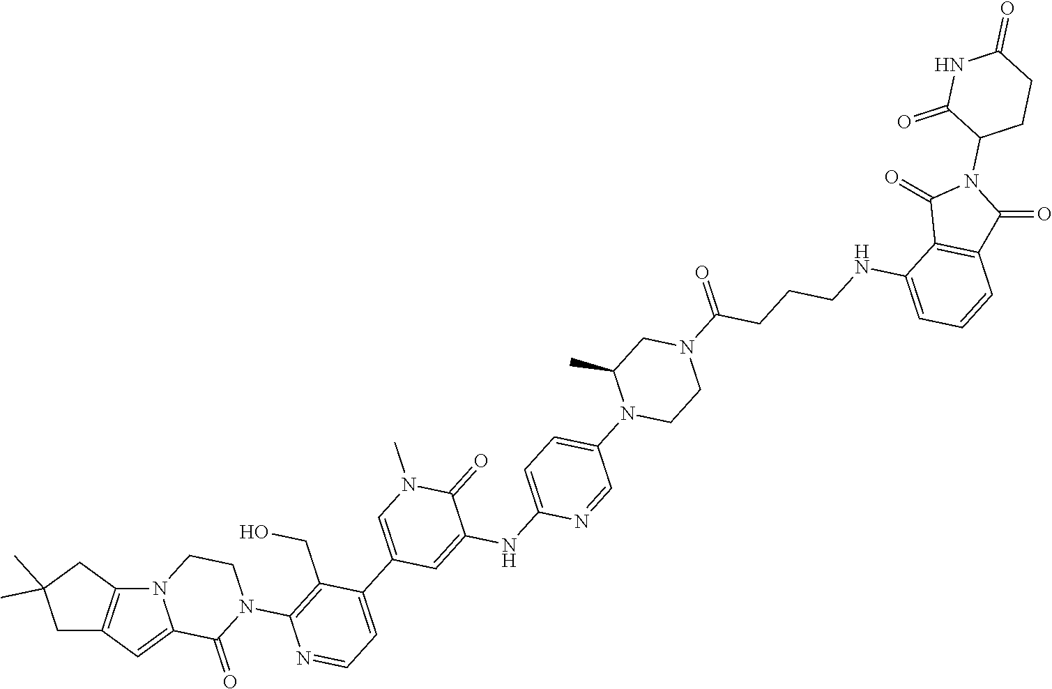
N12CCN(C3=C(CO)C(C4=CN(C)C(=O)C(NC5=CC=C(N6C(C)CN(C(=O)CCCNC7=CC=CC8=C7C(=O)N(C7C(=O)NC(=O)CC7)C8=O)CC6)C=N5)=C4)=CC=N3)C(=O)C1=CC1=C2CC(C)(C)C1
